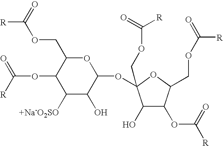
C1(O)C(OC([R])=O)C(COC(=O)[R])OC1(COC([R])=O)OC1OC(COC([R])=O)C(OC(=O)[R])C([+Na-O2SO])C1O
